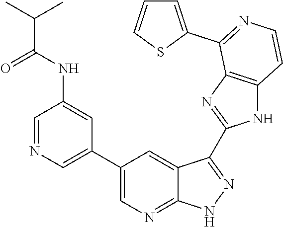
C1=NC=C(C2=CN=C3C(=C2)C(C2=NC4=C(N2)C=CN=C4C2=CC=CS2)=NN3)C=C1NC(C(C)C)=O
